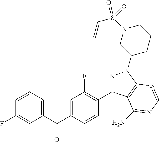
C1(C(C2=CC(F)=C(C3=NN(C4CCCN(S(=O)(C=C)=O)C4)C4=C3C(N)=NC=N4)C=C2)=O)=CC=CC(F)=C1
